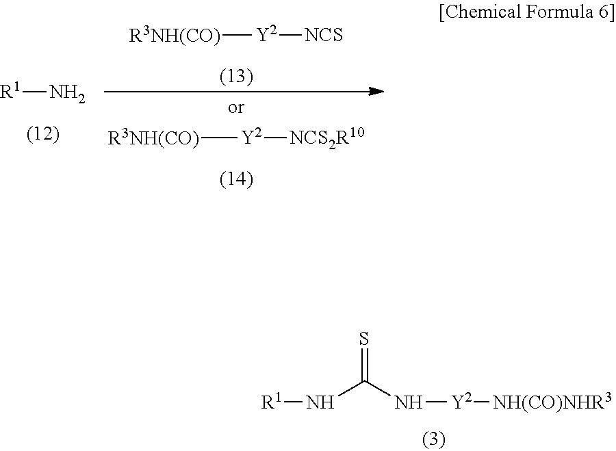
N(C(N[Y2][NH(CO)NHR3])=S)[R1].[R1]N.[Y2]([NCS2R10])[R3NH(CO)].[Y2]([NCS])[R3NH(CO)]
